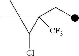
C1(C)(C)C(CC)([CF3])C1Cl
